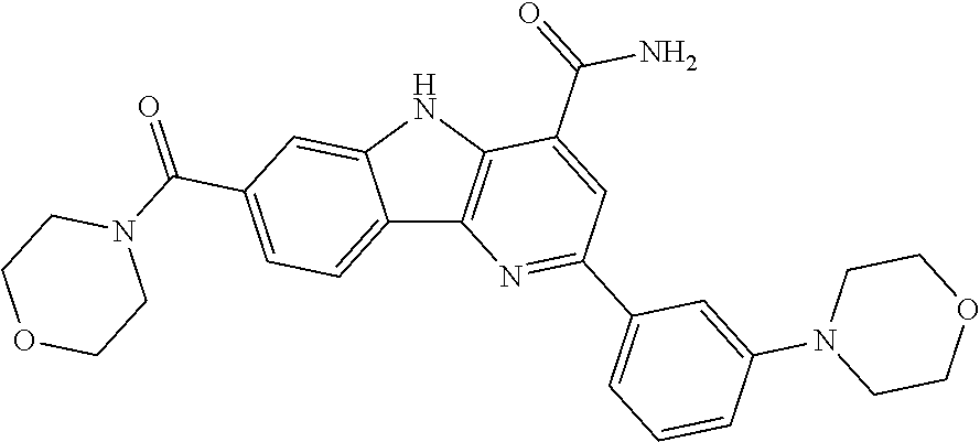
C12=CC=C(C(=O)N3CCOCC3)C=C1NC1=C2N=C(C2=CC=CC(N3CCOCC3)=C2)C=C1C(=O)N
